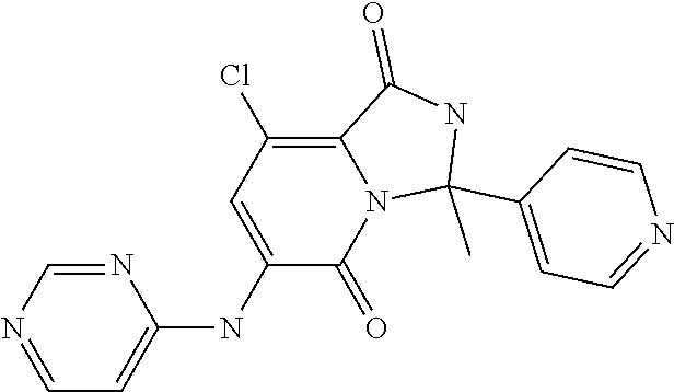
C1=NC=NC(NC2=CC(Cl)=C3N(C2=O)C(C)(C2=CC=NC=C2)NC3=O)=C1
